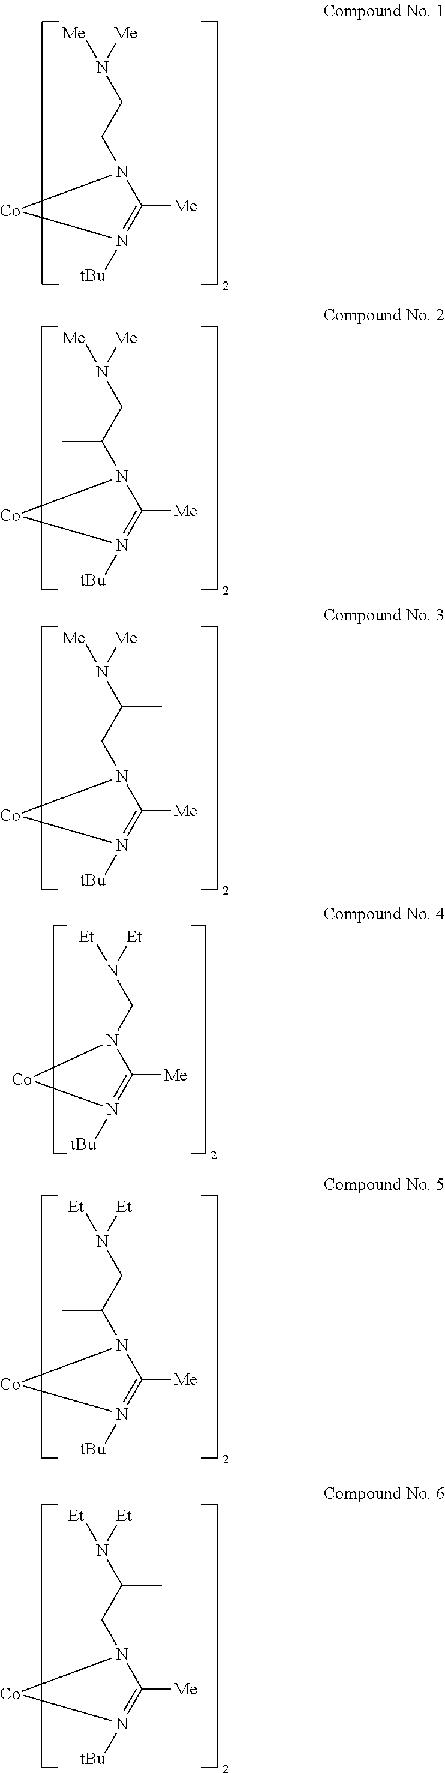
N(CC(C)N1C([Me])=N([tBu])[Co]1)([Me])[Me].N(C(CN1C([Me])=N([tBu])[Co]1)C)([Me])[Me].N(CC(C)N1C([Me])=N([tBu])[Co]1)([Et])[Et].N(C(CN1C([Me])=N([tBu])[Co]1)C)([Et])[Et].N(CN1C([Me])=N([tBu])[Co]1)([Et])[Et].N1(CCN([Me])[Me])C([Me])=N([tBu])[Co]1
